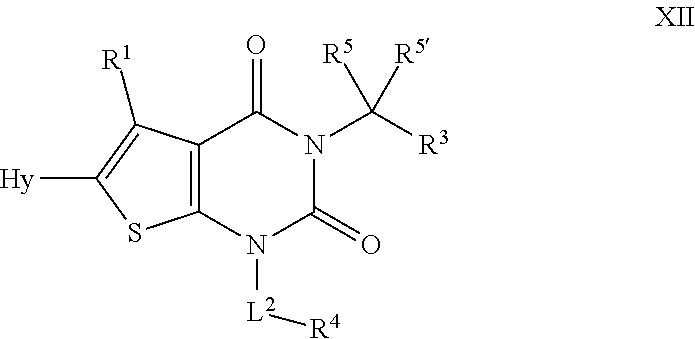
C12=C(N([L2][R4])C(=O)N(C([R3])([R5])[R5])C1=O)SC([Hy])=C2[R1]
